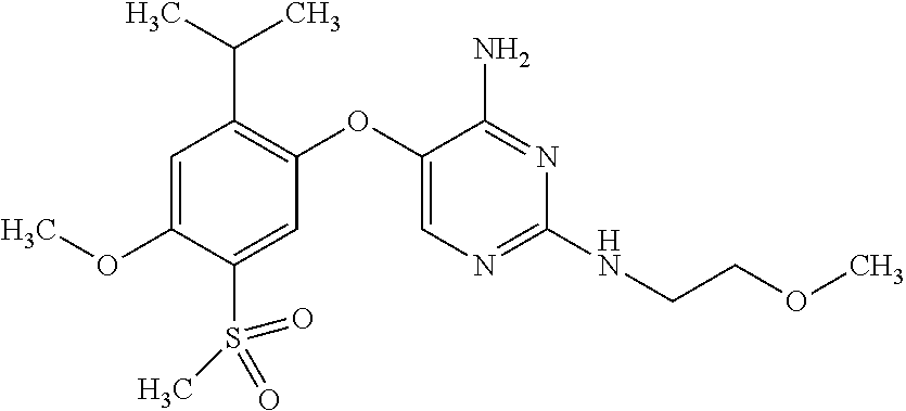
C1=C(OC)C(S(=O)(=O)C)=CC(OC2=CN=C(NCCOC)N=C2N)=C1C(C)C
